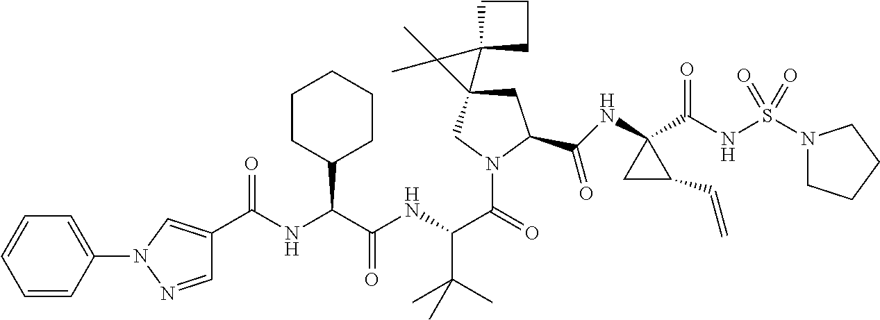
C(=O)(NC(C(NC(C(=O)N1CC2(CC1C(NC1(C(NS(N3CCCC3)(=O)=O)=O)CC1C=C)=O)C1(C2(C)C)CCC1)C(C)(C)C)=O)C1CCCCC1)C1=CN(C2=CC=CC=C2)N=C1
